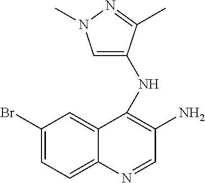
C1(Br)=CC=C2C(=C1)C(NC1=CN(C)N=C1C)=C(N)C=N2
